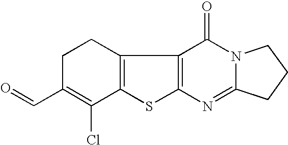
C12=C(C3=C(S1)N=C1N(C3=O)CCC1)CCC(C=O)=C2Cl
